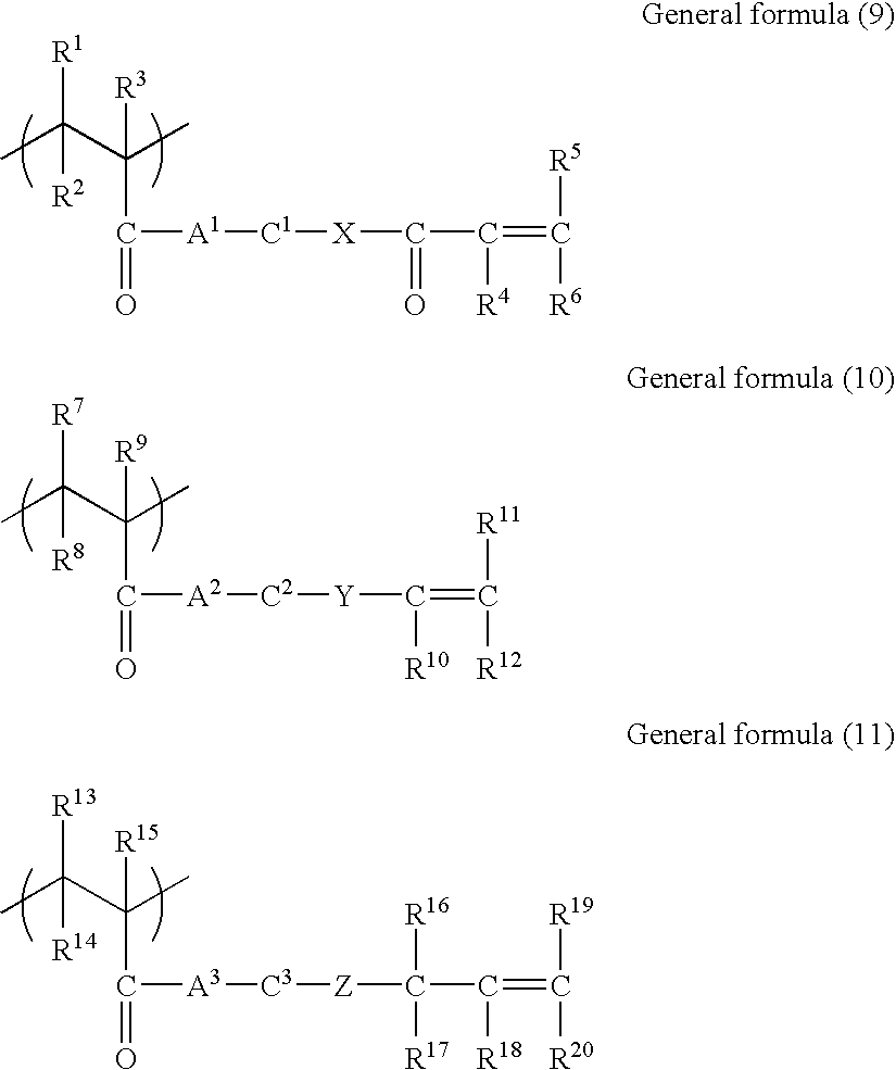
CC(C(C)([R3])C([A1][C1][X]C(C(=C([R5])[R6])[R4])=O)=O)([R1])[R2].CC(C(C)([R9])C([A2][C2][Y]C(=C([R11])[R12])[R10])=O)([R7])[R8].CC(C(C)([R15])C([A3][C3][Z]C(C(=C([R19])[R20])[R18])([R16])[R17])=O)([R13])[R14]
